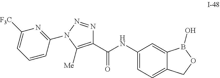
C1(C(NC2=CC=C3C(=C2)B(O)OC3)=O)=C([Me])N(C2=NC([F3C])=CC=C2)N=N1
